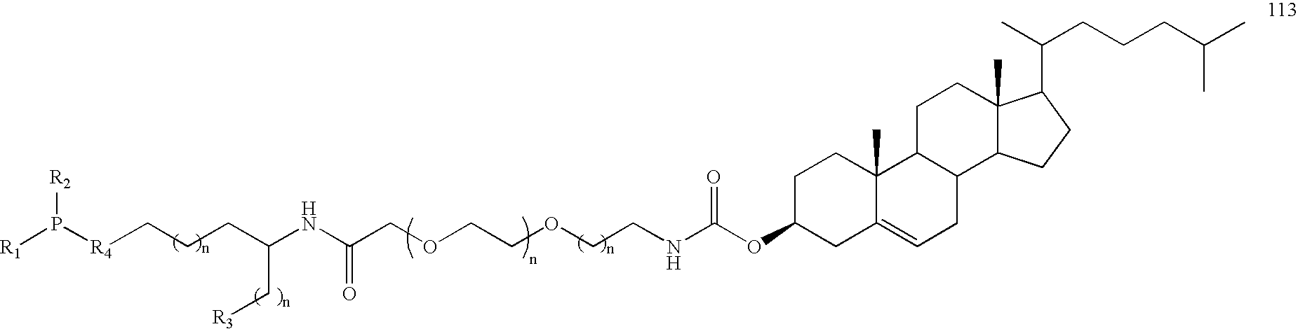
C(COCCOCCNC(OC1CC2=CCC3C(C2(C)CC1)CCC1(C)C3CCC1C(C)CCCC(C)C)=O)(NC(CCC[R4]P([R1])[R2])C[R3])=O
